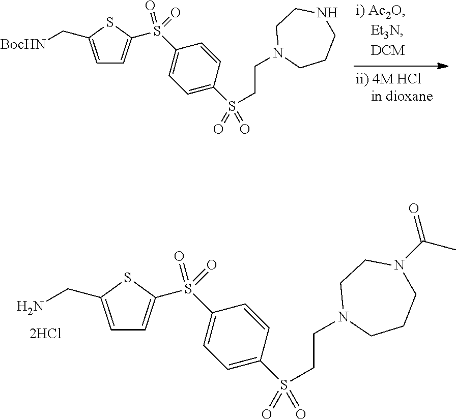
C1=C(C[BocHN])SC(S(C2=CC=C(S(CCN3CCCNCC3)(=O)=O)C=C2)(=O)=O)=C1.C1=C(CN)SC(S(C2=CC=C(S(CCN3CCCN(C(=O)C)CC3)(=O)=O)C=C2)(=O)=O)=C1
